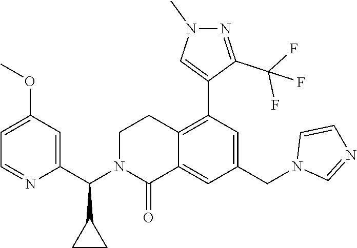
C1(C(N2C(=O)C3=CC(CN4C=NC=C4)=CC(C4=CN(C)N=C4C(F)(F)F)=C3CC2)C2CC2)=CC(OC)=CC=N1
